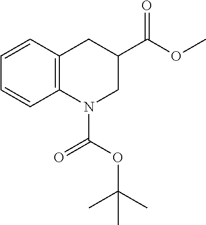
C1=CC=CC2=C1CC(C(OC)=O)CN2C(OC(C)(C)C)=O
